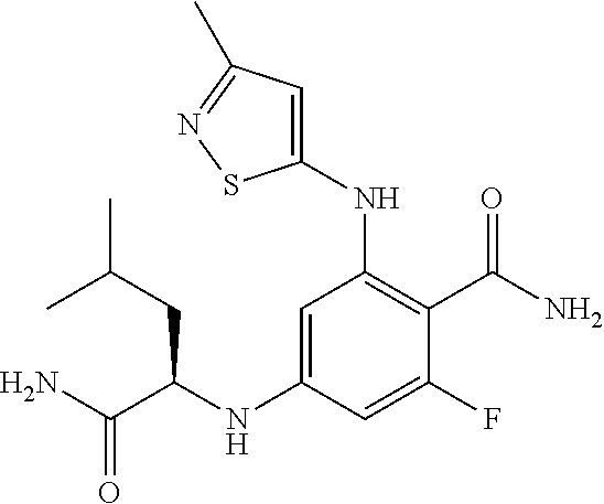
C1(NC(C(N)=O)CC(C)C)=CC(NC2=CC(C)=NS2)=C(C(N)=O)C(F)=C1
